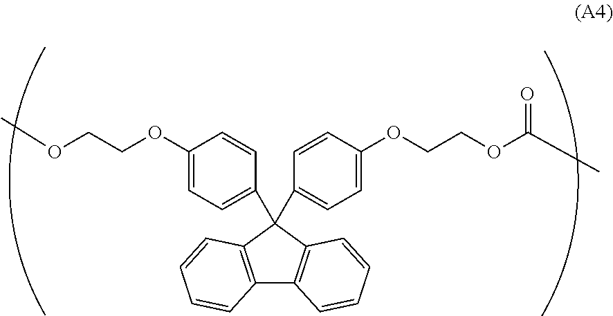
C12=C(C(C3=CC=C(OCCOC)C=C3)(C3=CC=C(OCCOC(C)=O)C=C3)C3=C1C=CC=C3)C=CC=C2
